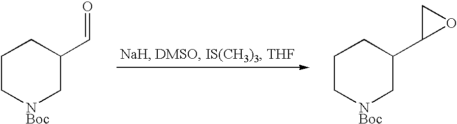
C1CC[NBoc]CC1C=O.C1CC[NBoc]CC1C1OC1
